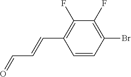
C1=CC(Br)=C(F)C(F)=C1C=CC=O
